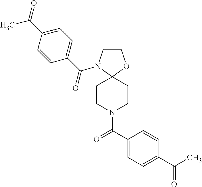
C1CN(C(C2=CC=C(C(=O)C)C=C2)=O)C2(O1)CCN(C(C1=CC=C(C(C)=O)C=C1)=O)CC2
